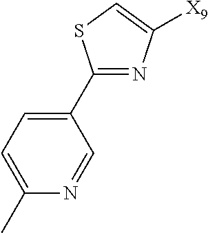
C1(C2=CC=C(C)N=C2)=NC([X9])=CS1
